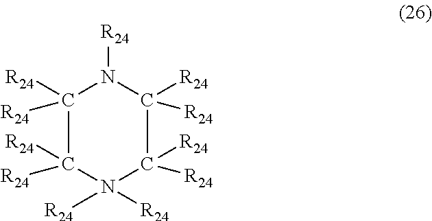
C1([R24])([R24])N([R24])C([R24])([R24])C([R24])([R24])N([R24])([R24])C1([R24])[R24]
